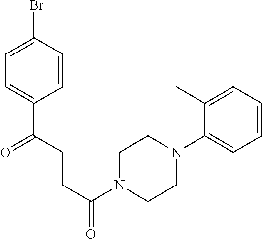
C1(N2CCN(C(=O)CCC(C3=CC=C(Br)C=C3)=O)CC2)=CC=CC=C1C
